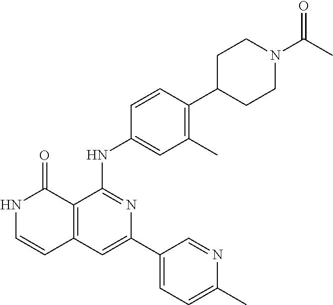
C1=CC(NC2=NC(C3=CC=C(C)N=C3)=CC3=C2C(=O)NC=C3)=CC(C)=C1C1CCN(C(C)=O)CC1
